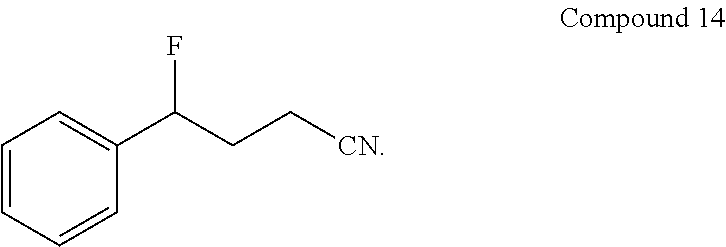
C1=CC=CC(C(CC[CN])F)=C1
